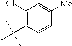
C1=CC([Me])=CC(Cl)=C1C(C)(C)C
